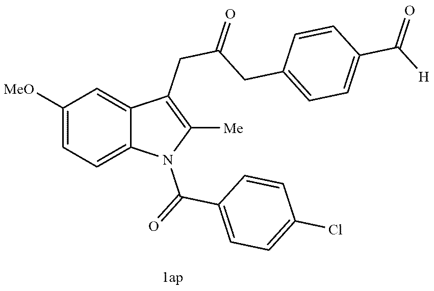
C1([MeO])=CC=C2C(=C1)C(CC(=O)CC1=CC=C(C([H])=O)C=C1)=C([Me])N2C(=O)C1=CC=C(Cl)C=C1
